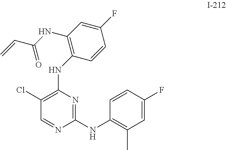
C1(Cl)=C(NC2=C(NC(C=C)=O)C=C(F)C=C2)N=C(NC2=C(C)C=C(F)C=C2)N=C1
